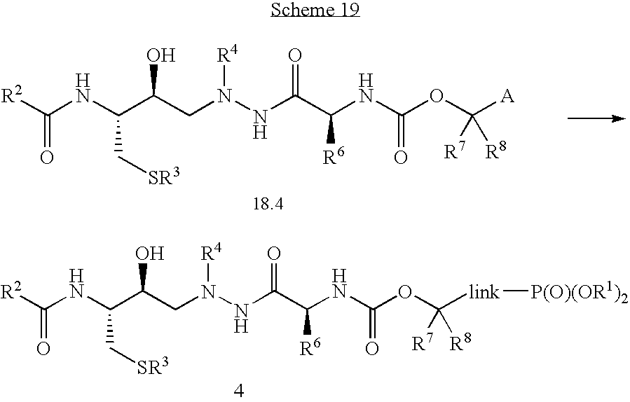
[R2]C(NC(C(CN(NC(C(NC(OC([link][P(O)(OR1)2])([R7])[R8])=O)[R6])=O)[R4])O)C[SR3])=O.[R2]C(NC(C(CN(NC(C(NC(OC([A])([R7])[R8])=O)[R6])=O)[R4])O)C[SR3])=O
